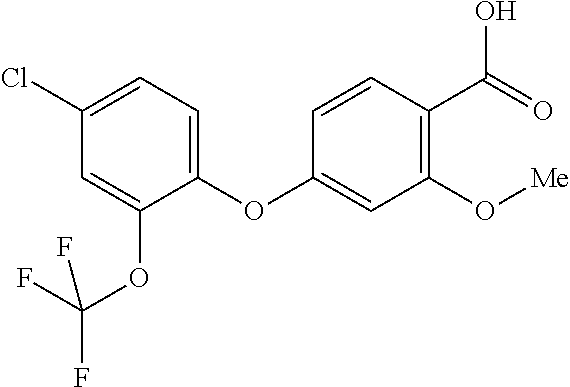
C1(Cl)=CC=C(OC2=CC(O[Me])=C(C(=O)O)C=C2)C(OC(F)(F)F)=C1
